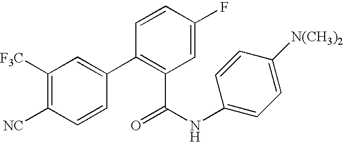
C1([F3C])=C([NC])C=CC(C2=C(C(NC3=CC=C([N(CH3)2])C=C3)=O)C=C(F)C=C2)=C1
